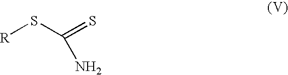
S([R])C(=S)N
